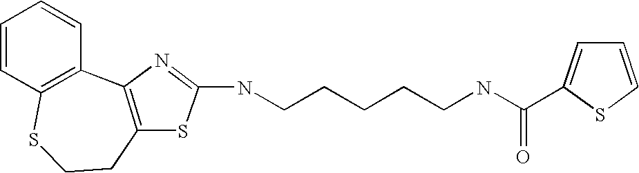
C1=CC2=C(C=C1)C1=C(CCS2)SC(NCCCCCNC(=O)C2=CC=CS2)=N1
